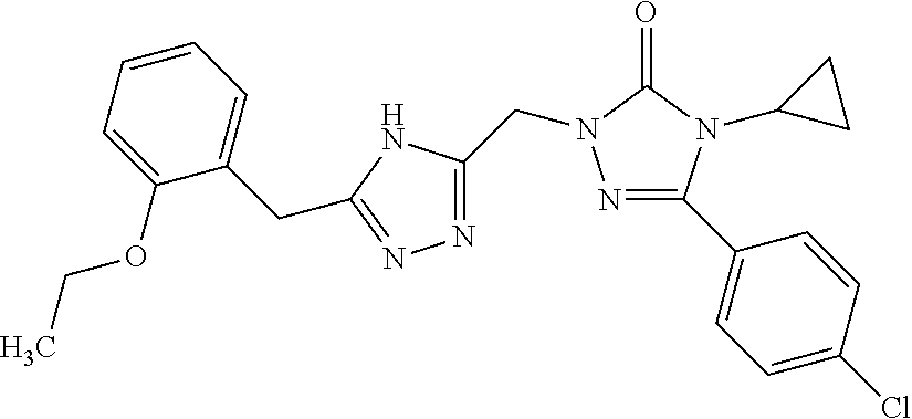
N1=C(C2=CC=C(Cl)C=C2)N(C2CC2)C(=O)N1CC1=NN=C(CC2=CC=CC=C2OCC)N1
